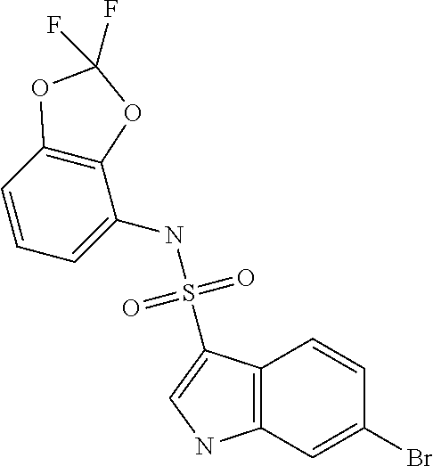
C12=C(C=C(Br)C=C1)NC=C2S(NC1=CC=CC2=C1OC(F)(F)O2)(=O)=O
